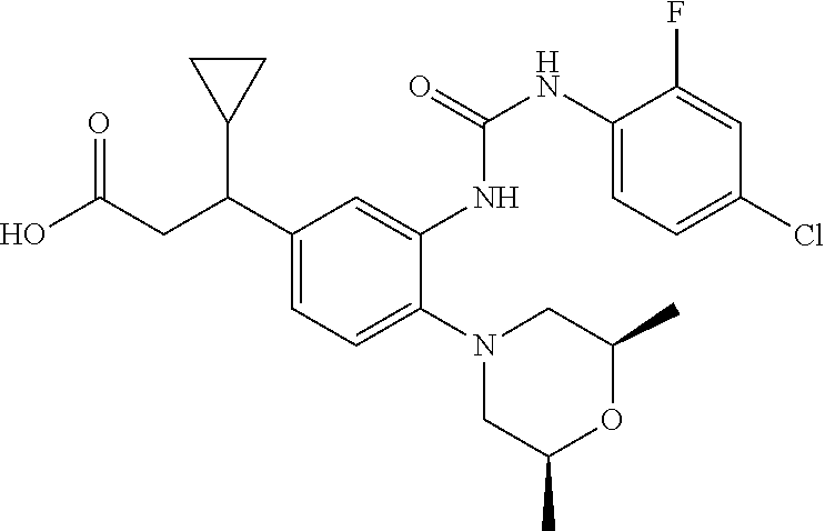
C1(N2CC(C)OC(C)C2)=CC=C(C(CC(O)=O)C2CC2)C=C1NC(NC1=CC=C(Cl)C=C1F)=O
